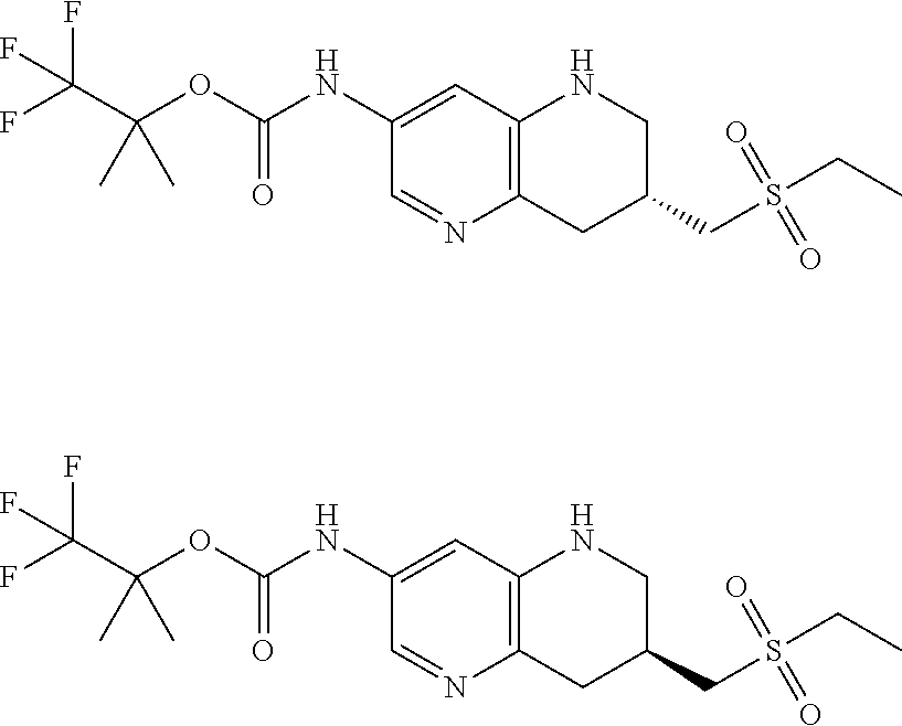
C1(NC(OC(C(F)(F)F)(C)C)=O)=CC2=C(N=C1)CC(CS(CC)(=O)=O)CN2.C1(NC(OC(C(F)(F)F)(C)C)=O)=CC2=C(N=C1)CC(CS(CC)(=O)=O)CN2
